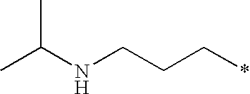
CC(NCCC*)C
